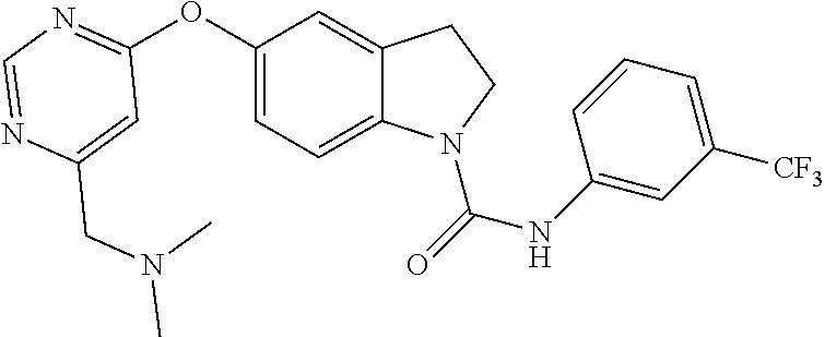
C1=C(CN(C)C)N=CN=C1OC1=CC=C2C(=C1)CCN2C(=O)NC1=CC([CF3])=CC=C1
